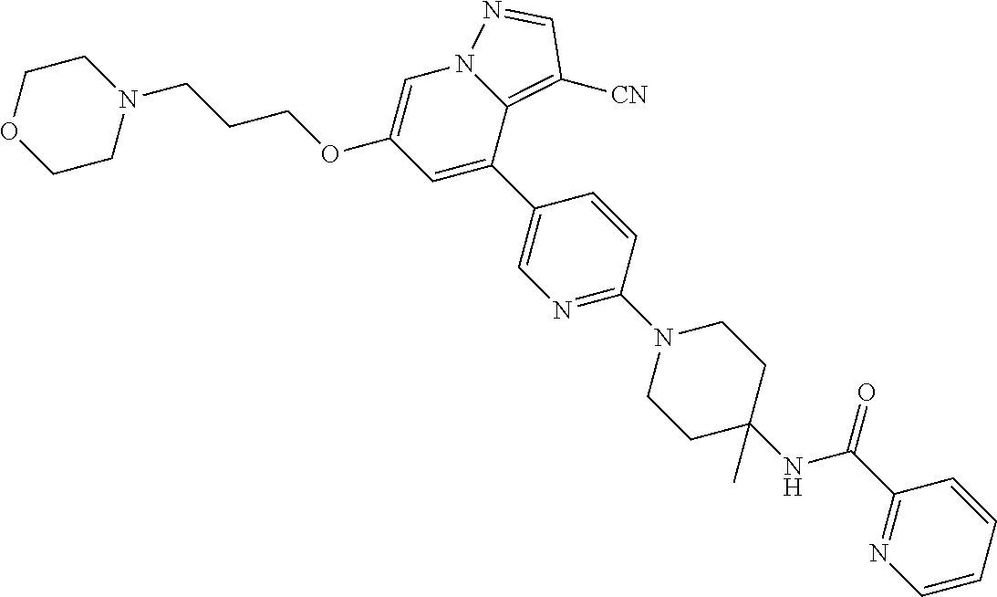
C(COC1=CN2C(=C([CN])C=N2)C(C2=CN=C(N3CCC(NC(C4=NC=CC=C4)=O)(C)CC3)C=C2)=C1)CN1CCOCC1
